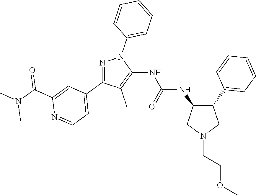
C1(NC(NC2=C(C)C(C3=CC=NC(C(N(C)C)=O)=C3)=NN2C2=CC=CC=C2)=O)C(C2=CC=CC=C2)CN(CCOC)C1
